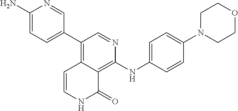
C1=NC(NC2=CC=C(N3CCOCC3)C=C2)=C2C(=C1C1=CC=C(N)N=C1)C=CNC2=O
